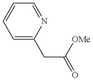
C1=C(CC([OMe])=O)N=CC=C1
